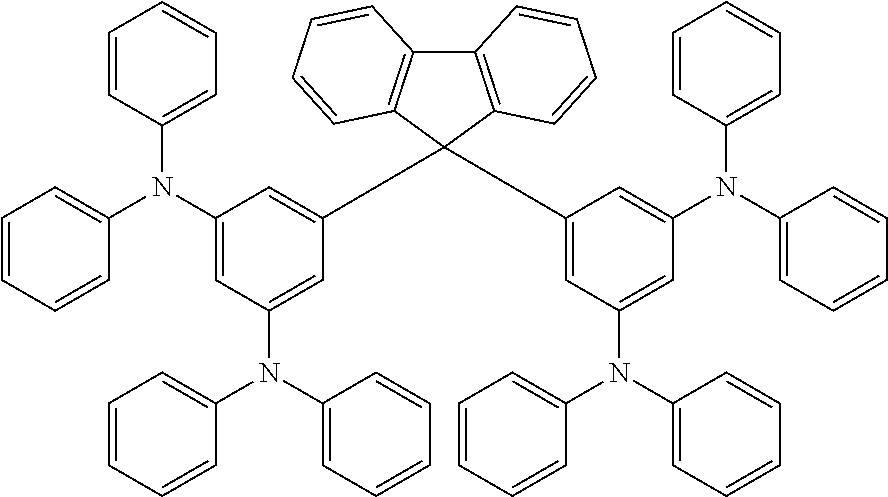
C1=CC(N(C2=CC=CC=C2)C2=CC(N(C3=CC=CC=C3)C3=CC=CC=C3)=CC(C3(C4=CC(N(C5=CC=CC=C5)C5=CC=CC=C5)=CC(N(C5=CC=CC=C5)C5=CC=CC=C5)=C4)C4=C(C5=C3C=CC=C5)C=CC=C4)=C2)=CC=C1
